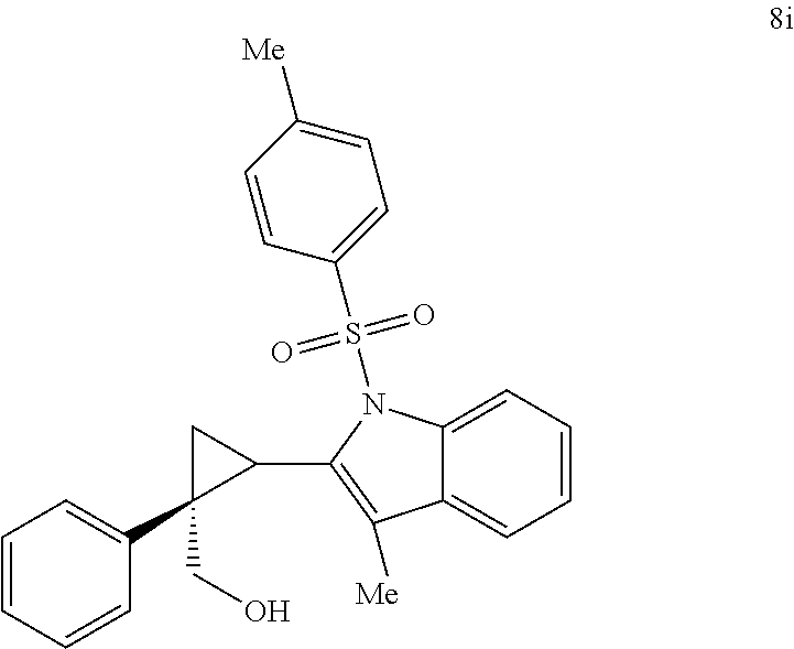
C1=CC=CC(C2(CO)CC2C2=C([Me])C3=CC=CC=C3N2S(C2=CC=C([Me])C=C2)(=O)=O)=C1
